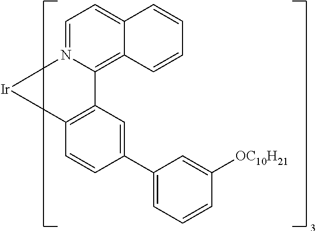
C12=CC=N3C(=C1C=CC=C2)C1=C(C=CC(C2=CC=CC([OC10H21])=C2)=C1)[Ir]3
